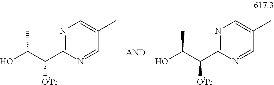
N1=C(C(C(C)O)[OiPr])N=CC(C)=C1.N1=C(C(C(C)O)[OiPr])N=CC(C)=C1
